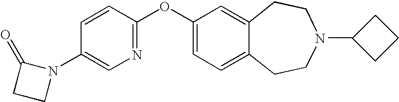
C1(N2C(=O)CC2)=CN=C(OC2=CC=C3C(=C2)CCN(C2CCC2)CC3)C=C1
